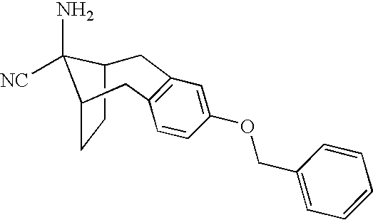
C1C2CCC(C2(N)[NC])CC2=C1C=C(OCC1=CC=CC=C1)C=C2
